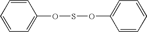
C1=CC=CC=C1OSOC1=CC=CC=C1
